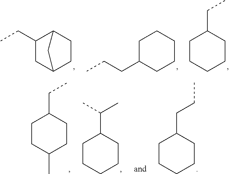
C1CCCCC1CC.C1C(CCC)CCCC1.C1(CC)CC2CCC1C2.C1CC(C)CCC1CC.C1CCCCC1C(C)C.C1CCCCC1CCC
